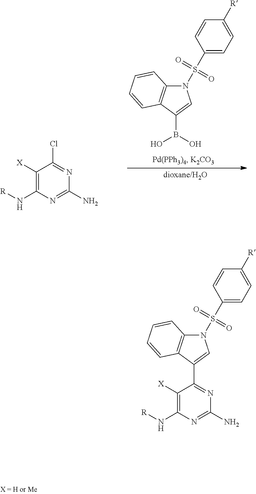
C1(C2=NC(N)=NC(N[R])=C2[X])=CN(S(C2=CC=C([R])C=C2)(=O)=O)C2=C1C=CC=C2.C1([X])=C(N[R])N=C(N)N=C1Cl.C1(B(O)O)=CN(S(C2=CC=C([R])C=C2)(=O)=O)C2=C1C=CC=C2
